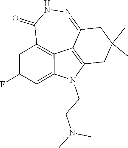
C12=NNC(=O)C3=C4C1=C(CC(C)(C)C2)N(CCN(C)C)C4=CC(F)=C3
